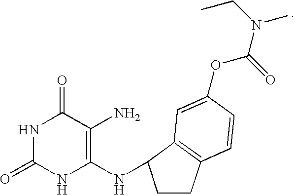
N1C(=O)NC(NC2CCC3=C2C=C(OC(N(C)CC)=O)C=C3)=C(N)C1=O
